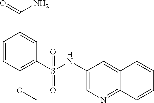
C1=CC(OC)=C(S(NC2=CN=C3C(=C2)C=CC=C3)(=O)=O)C=C1C(N)=O
